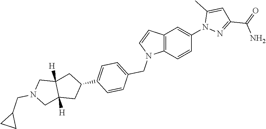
C12=C(C=CC(N3N=C(C(=O)N)C=C3C)=C1)N(CC1=CC=C(C3CC4([H])C([H])(C3)CN(CC3CC3)C4)C=C1)C=C2
